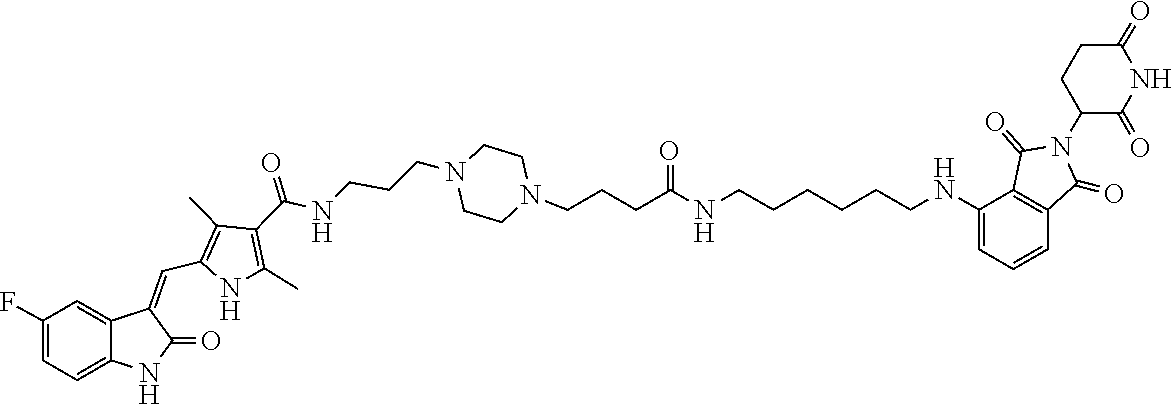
C1CN(CCCNC(C2=C(C)NC(C=C3C4=CC(F)=CC=C4NC3=O)=C2C)=O)CCN1CCCC(=O)NCCCCCCNC1=CC=CC2=C1C(=O)N(C1CCC(=O)NC1=O)C2=O
